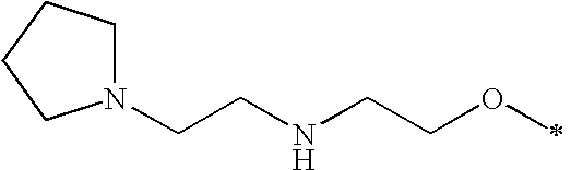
N1(CCNCCOC)CCCC1
